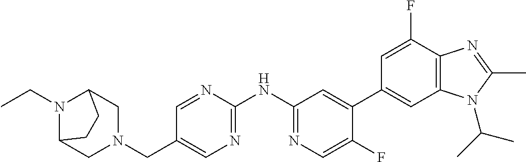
C1(CN2CC3CCC(C2)N3CC)=CN=C(NC2=NC=C(F)C(C3=CC4=C(C(F)=C3)N=C(C)N4C(C)C)=C2)N=C1
